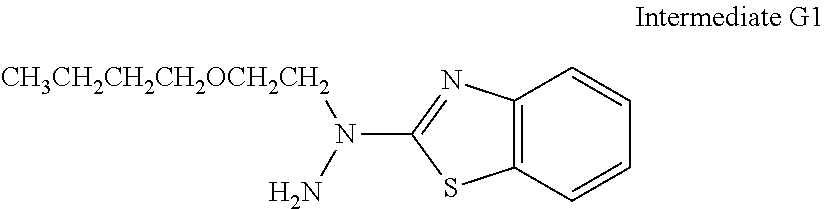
C12=C(C=CC=C1)SC(N(N)[CH3CH2CH2CH2OCH2CH2])=N2
